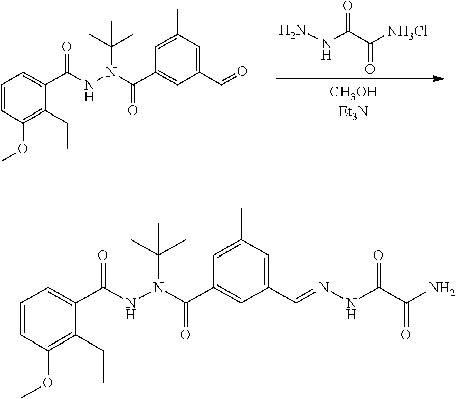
C1(CC)=C(OC)C=CC=C1C(NN(C(=O)C1=CC(C=NNC(C(N)=O)=O)=CC(C)=C1)C(C)(C)C)=O.C1(CC)=C(OC)C=CC=C1C(NN(C(=O)C1=CC(C=O)=CC(C)=C1)C(C)(C)C)=O.O=C(C([NH3Cl])=O)NN
